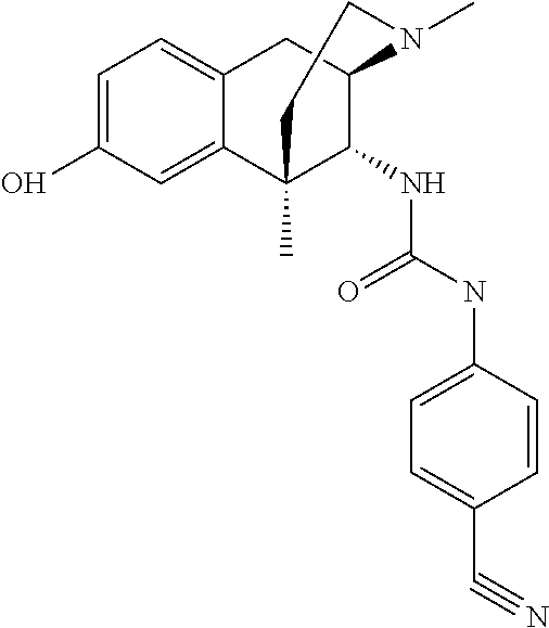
C1=C(O)C=C2C(=C1)CC1C(NC(=O)NC3=CC=C(C#N)C=C3)C2(C)CCN1C
